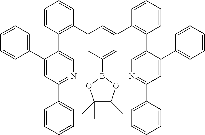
C1=CC=CC=C1C1=NC=C(C2=C(C3=CC(B4OC(C)(C)C(C)(C)O4)=CC(C4=C(C5=CN=C(C6=CC=CC=C6)C=C5C5=CC=CC=C5)C=CC=C4)=C3)C=CC=C2)C(C2=CC=CC=C2)=C1
